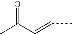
C(C=CC)(C)=O
